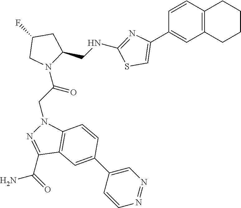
C1(F)CN(C(CN2C3=C(C=C(C4=CN=NC=C4)C=C3)C(C(=O)N)=N2)=O)C(CNC2=NC(C3=CC4=C(C=C3)CCCC4)=CS2)C1
